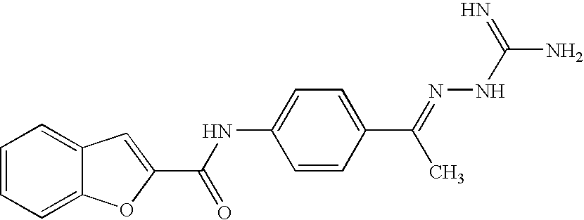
C1=CC=C2C(=C1)C=C(C(=O)NC1=CC=C(C(C)=NNC(=N)N)C=C1)O2
